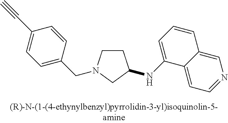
C1CN(CC2=CC=C(C#C)C=C2)CC1NC1=CC=CC2=CN=CC=C12
